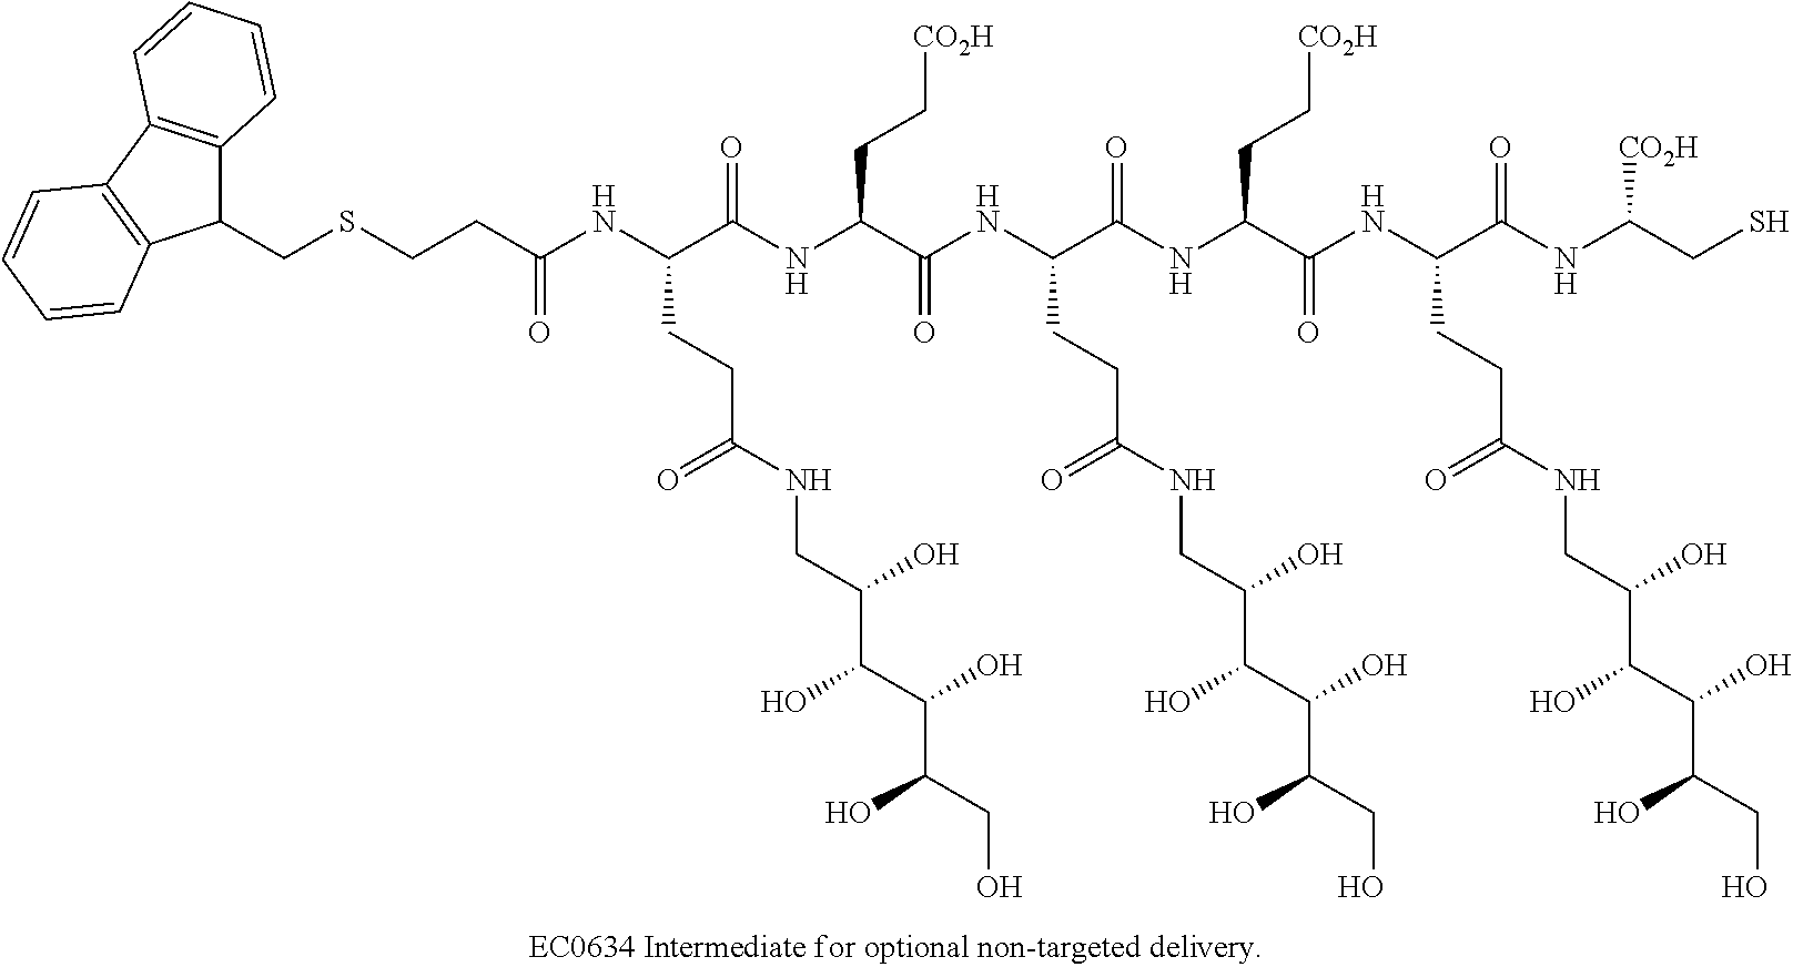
C(C(NC(C(NC(C(NC(C(NC(C(=O)NC(CCC(NCC(C(C(O)C(CO)O)O)O)=O)C(NC([CO2H])CS)=O)CC[CO2H])=O)CCC(NCC(C(C(O)C(CO)O)O)O)=O)=O)CC[CO2H])=O)CCC(NCC(C(C(O)C(CO)O)O)O)=O)=O)CSCC1C2=C(C3=C1C=CC=C3)C=CC=C2
